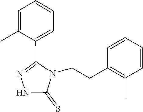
C1=CC=CC(C)=C1CCN1C(C2=CC=CC=C2C)=NNC1=S
